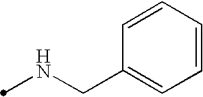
N(CC1=CC=CC=C1)C
